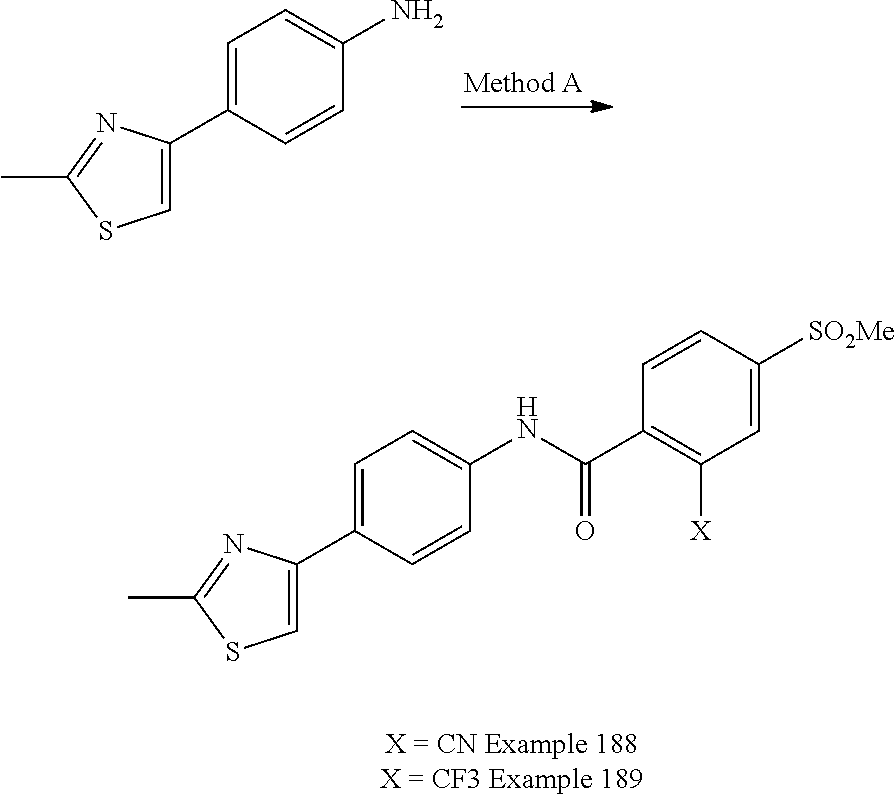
C1=C(C2=CSC(C)=N2)C=CC(N)=C1.C1=C(C2=CSC(C)=N2)C=CC(NC(C2=C([X])C=C([SO2Me])C=C2)=O)=C1
